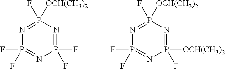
P1(F)(F)=NP(F)([OCH(CH3)2])=NP(F)(F)=N1.P1([OCH(CH3)2])(F)=NP(F)([OCH(CH3)2])=NP(F)(F)=N1
